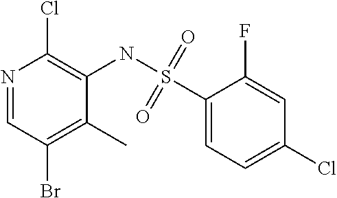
N1=CC(Br)=C(C)C(NS(C2=CC=C(Cl)C=C2F)(=O)=O)=C1Cl
